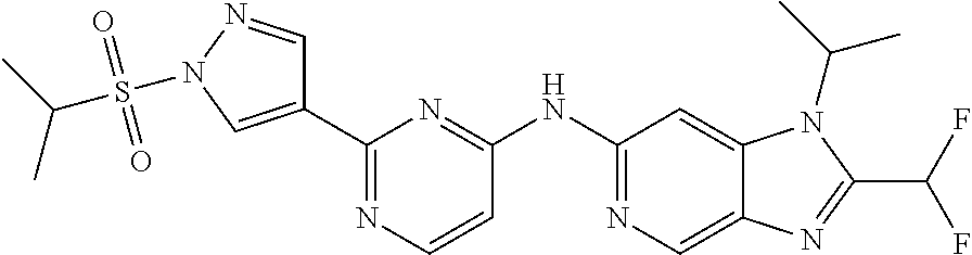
C1(C2=CN(S(C(C)C)(=O)=O)N=C2)=NC=CC(NC2=NC=C3C(=C2)N(C(C)C)C(C(F)F)=N3)=N1
